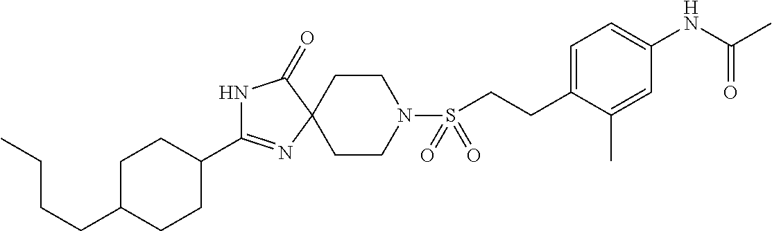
N1C(C2CCC(CCCC)CC2)=NC2(C1=O)CCN(S(=O)(=O)CCC1=CC=C(NC(C)=O)C=C1C)CC2
